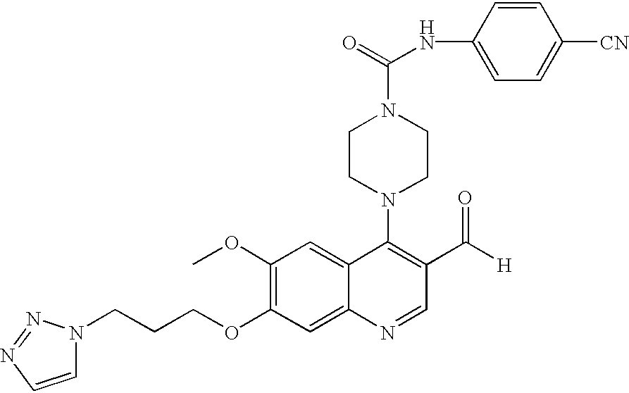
N1(CCCOC2=C(OC)C=C3C(=C2)N=CC(C([H])=O)=C3N2CCN(C(NC3=CC=C([CN])C=C3)=O)CC2)C=CN=N1
